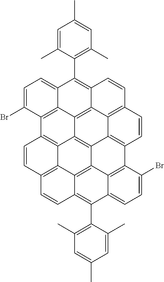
C1=C(Br)C2=C3C(=C1)C(C1=C(C)C=C(C)C=C1C)=C1C4=C3C3=C5C6=C(C=CC(=C46)C=C1)C1=C4C5=C5C6=C(C=CC2=C36)C=CC5=C(C2=C(C)C=C(C)C=C2C)C4=CC=C1Br
